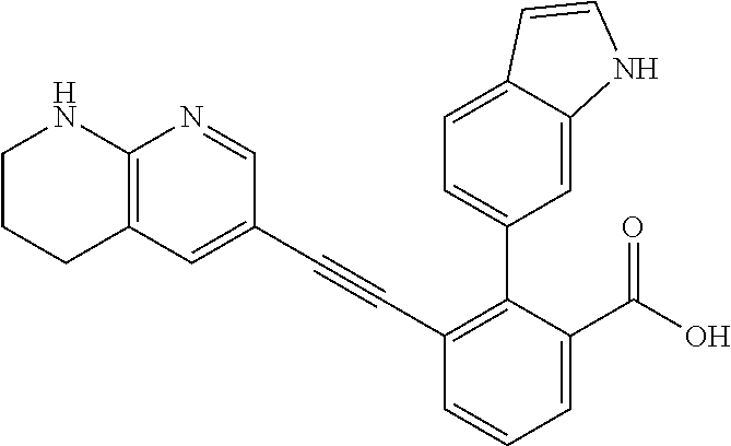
C1=CC=C(C(O)=O)C(C2=CC=C3C(=C2)NC=C3)=C1C#CC1=CC2=C(N=C1)NCCC2
